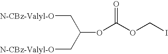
C(OC(OCI)=O)(C[N-CBz-Valyl-O])C[N-CBz-Valyl-O]
